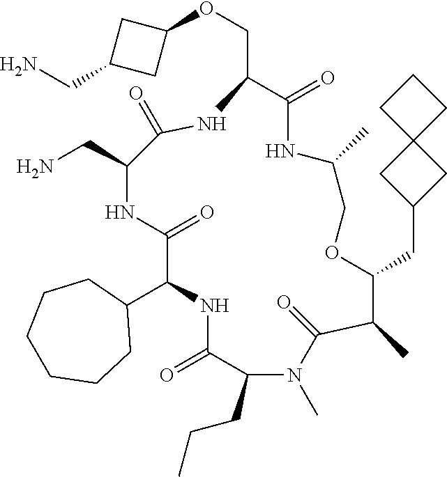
C1(C2NC(=O)C(CCC)N(C)C(=O)C(C)C(CC3CC4(C3)CCC4)OCC(C)NC(=O)C(COC3CC(CN)C3)NC(=O)C(CN)NC2=O)CCCCCC1
